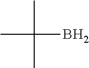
CC(C)(B)C
